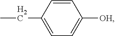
C1=CC(CC)=CC=C1[OH]
